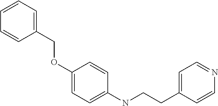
C1=CC=C(COC2=CC=C(NCCC3=CC=NC=C3)C=C2)C=C1
